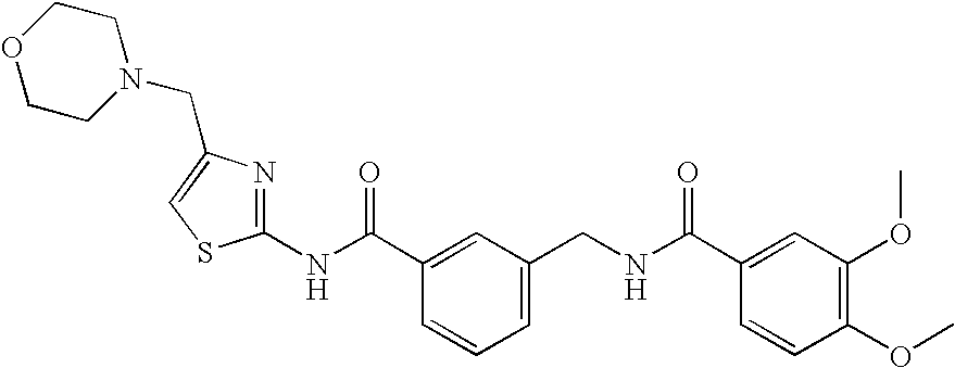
C1(OC)=C(OC)C=C(C(NCC2=CC=CC(C(NC3=NC(CN4CCOCC4)=CS3)=O)=C2)=O)C=C1
